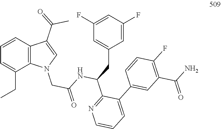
N1(CC(=O)NC(CC2=CC(F)=CC(F)=C2)C2=NC=CC=C2C2=CC(C(N)=O)=C(F)C=C2)C=C(C(=O)C)C2=C1C(CC)=CC=C2
